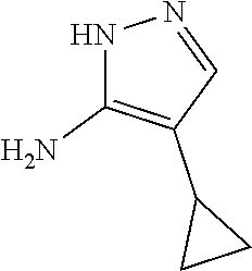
N1C(N)=C(C2CC2)C=N1
